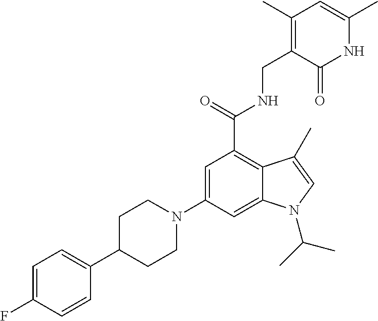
C1=C(N2CCC(C3=CC=C(F)C=C3)CC2)C=C2C(=C1C(NCC1=C(C)C=C(C)NC1=O)=O)C(C)=CN2C(C)C
